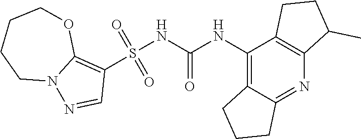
S(NC(NC1=C2C(=NC3=C1CCC3C)CCC2)=O)(C1=C2N(N=C1)CCCCO2)(=O)=O
